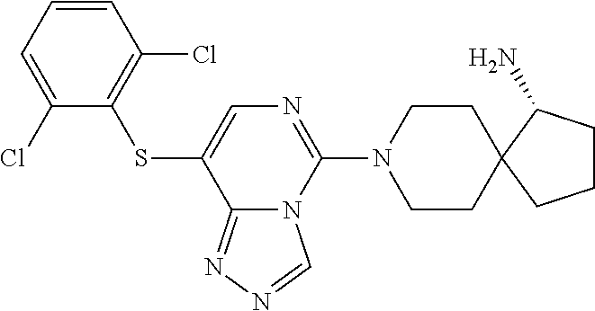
S(C1=CN=C(N2CCC3(CC2)C(N)CCC3)N2C1=NN=C2)C1=C(Cl)C=CC=C1Cl
